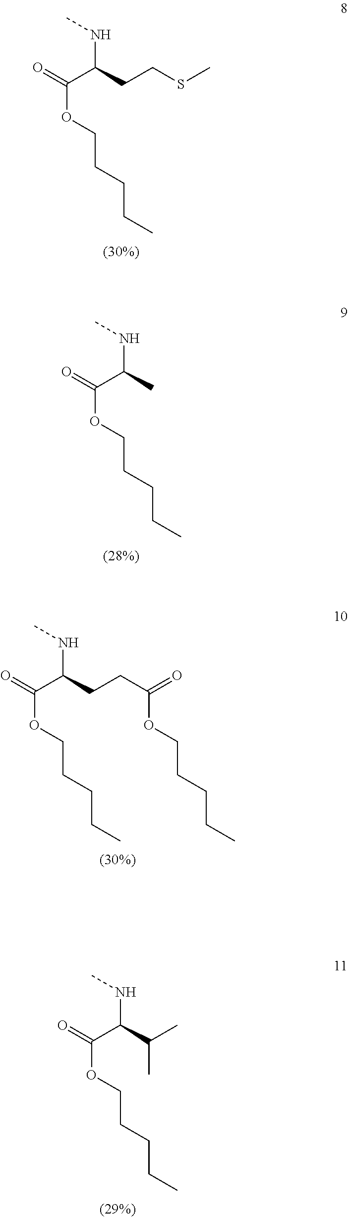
CSCCC(C(=O)OCCCCC)NC.CC(C(=O)OCCCCC)NC.O=C(CCC(C(=O)OCCCCC)NC)OCCCCC.CC(C(C(=O)OCCCCC)NC)C
